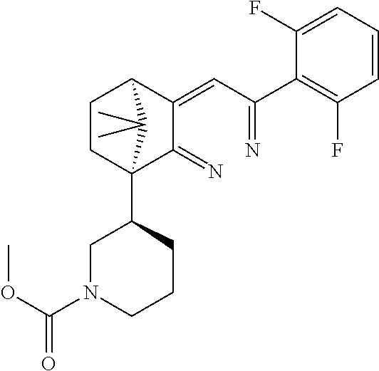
C1CC2(C3CN(C(OC)=O)CCC3)C(=N)C(=CC(=N)C3=C(F)C=CC=C3F)C1C2(C)C
